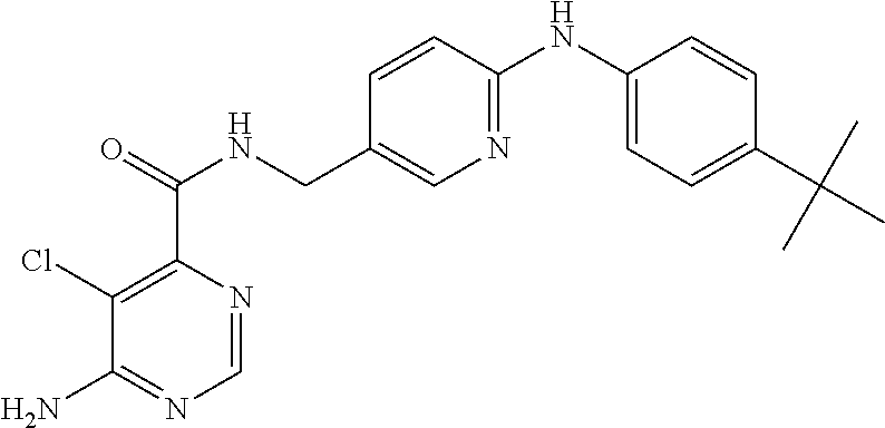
C1(CNC(C2=C(Cl)C(N)=NC=N2)=O)=CN=C(NC2=CC=C(C(C)(C)C)C=C2)C=C1
